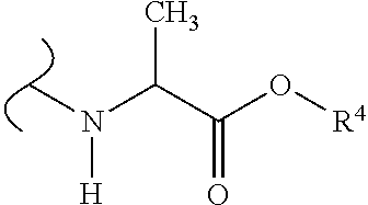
C(C(O[R4])=O)(N(C)[H])C
